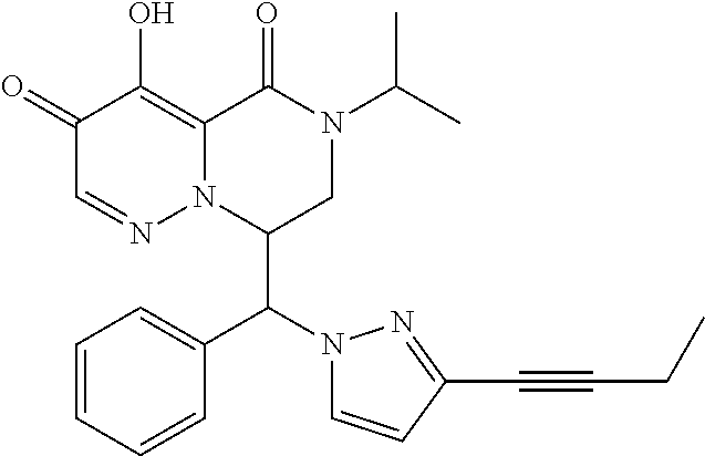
C1=CC=CC(C(N2C=CC(C#CCC)=N2)C2CN(C(C)C)C(=O)C3=C(O)C(=O)C=NN23)=C1
